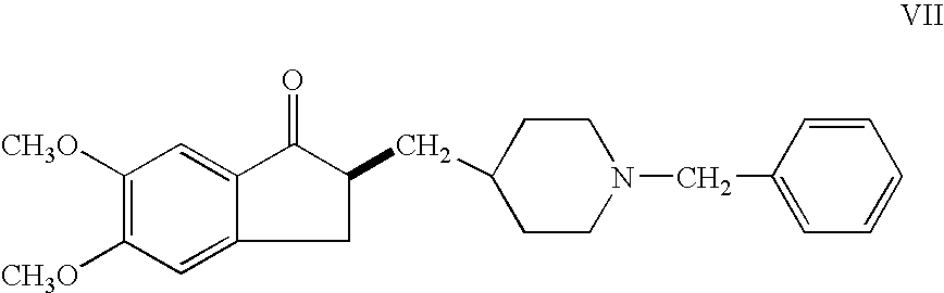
C1=C2C(=CC([CH3O])=C1[CH3O])C(=O)C(CC1CCN(CC3=CC=CC=C3)CC1)C2
